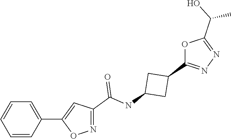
C1=CC(C2=CC(C(NC3CC(C4=NN=C(C(O)C)O4)C3)=O)=NO2)=CC=C1
